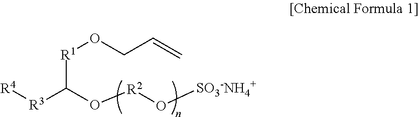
[R4][R3]C([R1]OCC=C)O[R2]O[SO3-NH4+]
